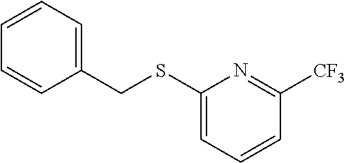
C1(CSC2=CC=CC([CF3])=N2)=CC=CC=C1
